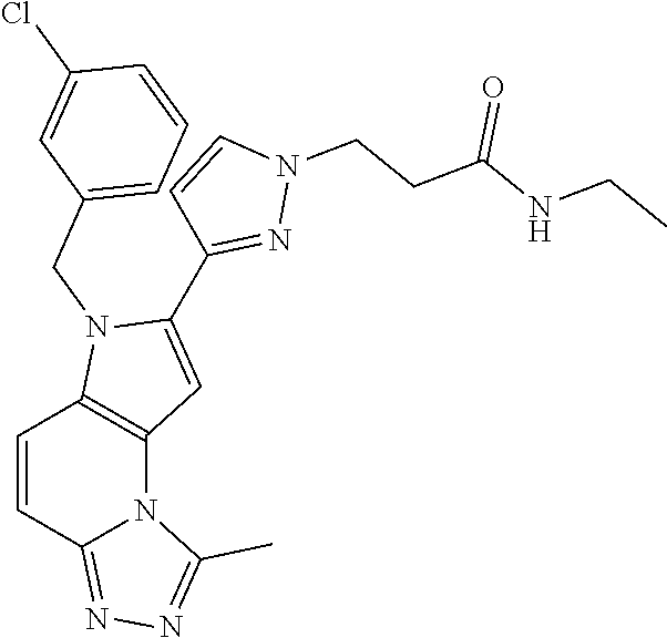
C1=CC2=NN=C(C)N2C2=C1N(CC1=CC=CC(Cl)=C1)C(C1=NN(CCC(NCC)=O)C=C1)=C2
